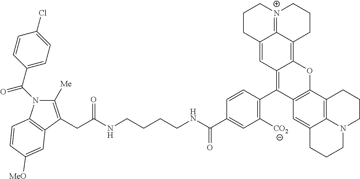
N1(C(C2=CC=C(Cl)C=C2)=O)C([Me])=C(CC(NCCCCNC(C2=CC([CO2])=C(C3=C4C(=C5C6=[N+](CCCC6=C4)CCC5)OC4=C3C=C3C5=C4CCCN5CCC3)C=C2)=O)=O)C2=C1C=CC([MeO])=C2
